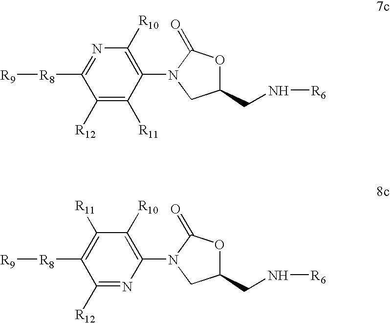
[R8](C1=NC([R10])=C(N2CC(CN[R6])OC2=O)C([R11])=C1[R12])[R9].[R8](C1=C([R11])C([R10])=C(N2CC(CN[R6])OC2=O)N=C1[R12])[R9]
